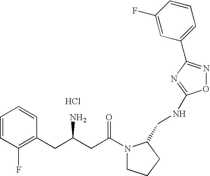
C1=CC(F)=C(CC(CC(=O)N2CCCC2CNC2=NC(C3=CC=CC(F)=C3)=NO2)N)C=C1.Cl
